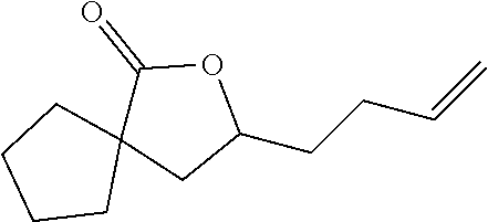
C1(CCC=C)OC(=O)C2(C1)CCCC2
